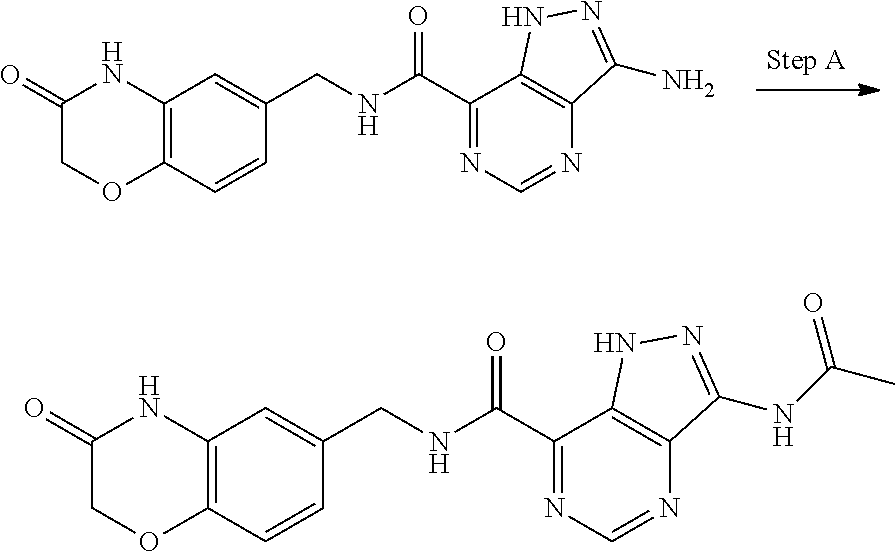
C1(C(NCC2=CC3=C(C=C2)OCC(=O)N3)=O)=NC=NC2=C1NN=C2NC(C)=O.C1(C(NCC2=CC3=C(C=C2)OCC(=O)N3)=O)=NC=NC2=C1NN=C2N
